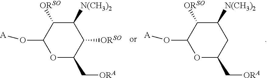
C1([N(CH3)2])C([ORSO])C(O[A])OC(C[ORA])C1.C1([N(CH3)2])C([ORSO])C(O[A])OC(C[ORA])C1[ORSO]
